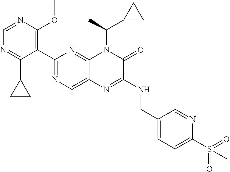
C1=NC(OC)=C(C2=NC=C3C(=N2)N(C(C)C2CC2)C(=O)C(NCC2=CC=C(S(=O)(=O)C)N=C2)=N3)C(C2CC2)=N1
